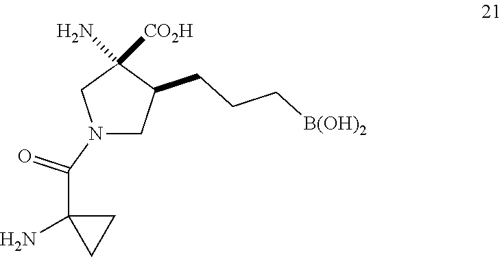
N1(C(C2(N)CC2)=O)CC(CCC[B(OH)2])C([CO2H])(N)C1
